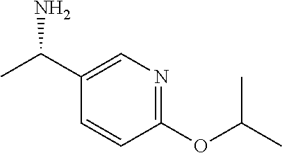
C1(OC(C)C)=NC=C(C(C)N)C=C1
